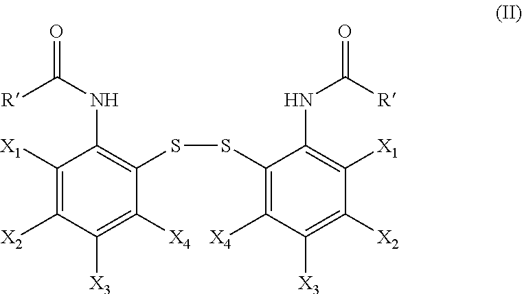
C1([X1])=C([X2])C([X3])=C([X4])C(SSC2=C([X4])C([X3])=C([X2])C([X1])=C2NC(=O)[R])=C1NC(=O)[R]
